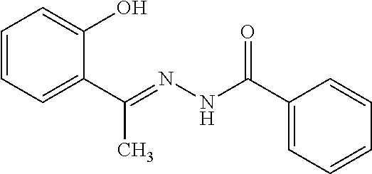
C1=CC=C(C(=NNC(C2=CC=CC=C2)=O)C)C(O)=C1
